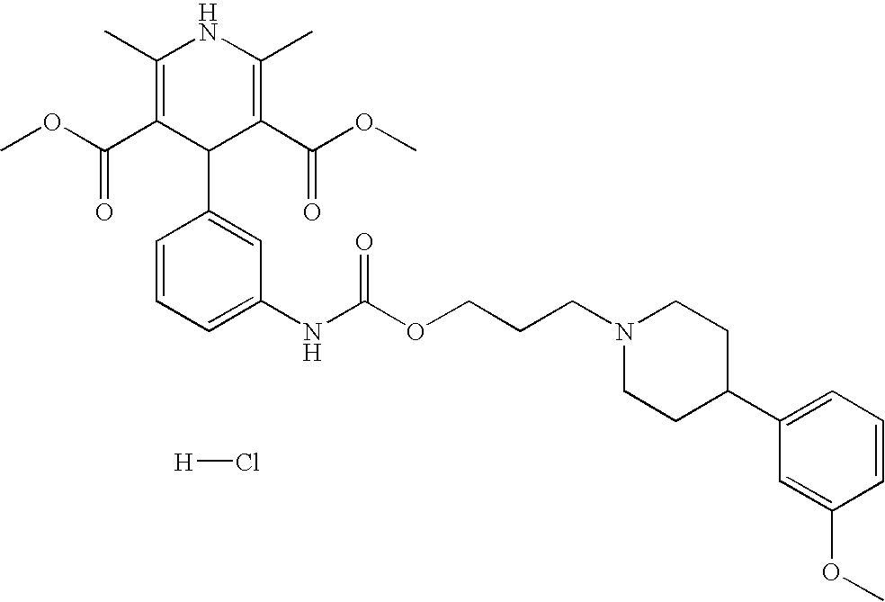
COC(C1=C(C)NC(C)=C(C(OC)=O)C1C1=CC(NC(OCCCN2CCC(C3=CC=CC(OC)=C3)CC2)=O)=CC=C1)=O.[H]Cl
